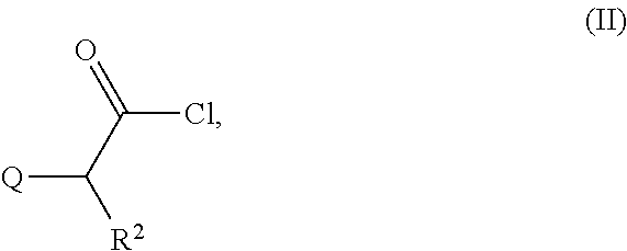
[Q]C(C(=O)Cl)[R2]
